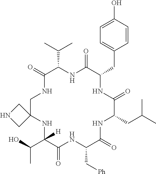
OC(C)C1([H])NC2(CNC2)CNC(=O)C(C(C)C)NC(=O)C(CC2=CC=C(O)C=C2)NC(=O)C(CC(C)C)NC(=O)C(C[Ph])NC1=O
